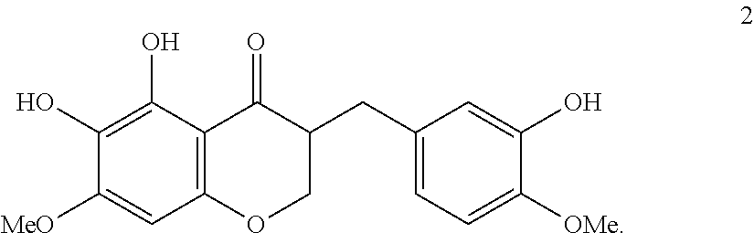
C1(O)=C(O)C2=C(C=C1[MeO])OCC(CC1=CC=C([OMe])C(O)=C1)C2=O
